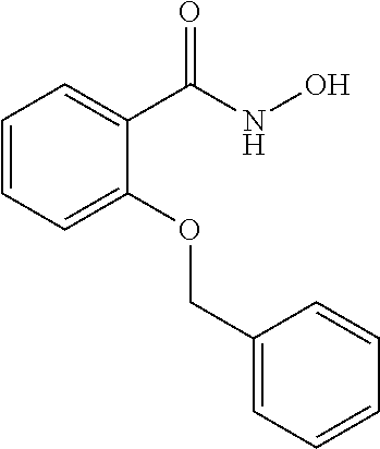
C1=CC=C(C(NO)=O)C(OCC2=CC=CC=C2)=C1
